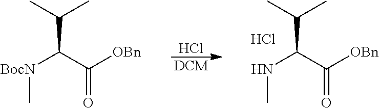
C(C(C([OBn])=O)NC)(C)C.Cl.[DCM].Cl.C(C(C([OBn])=O)[BocN]C)(C)C
